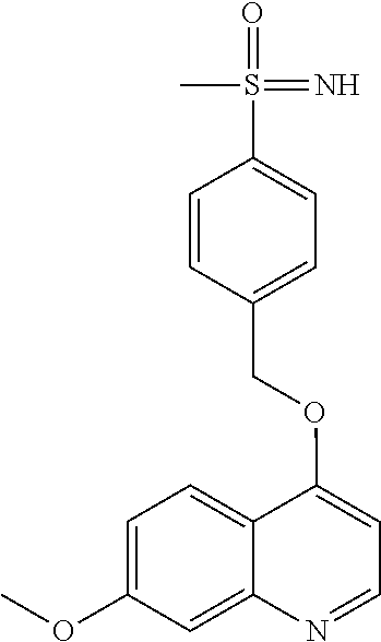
C1=C(OC)C=C2C(=C1)C(OCC1=CC=C(S(=O)(=N)C)C=C1)=CC=N2
